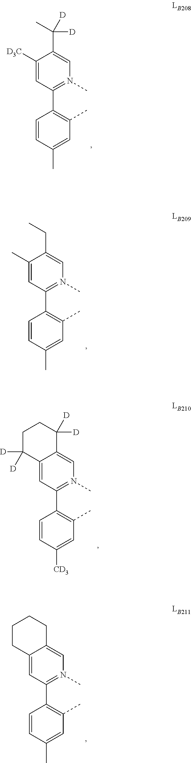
C1([D3C])=CC(C2=C(C)C=C(C)C=C2)=N(C)C=C1C(C)([D])[D].C1(C)=CC(C2=C(C)C=C(C)C=C2)=N(C)C=C1CC.C12=CC(C3=C(C)C=C([CD3])C=C3)=N(C)C=C1C([D])([D])CCC2([D])[D].C12=CC(C3=C(C)C=C(C)C=C3)=N(C)C=C1CCCC2
